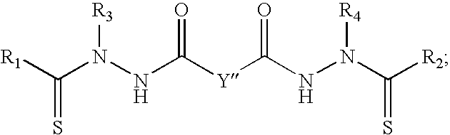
C(N(NC([Y]C(NN(C([R2])=S)[R4])=O)=O)[R3])([R1])=S
